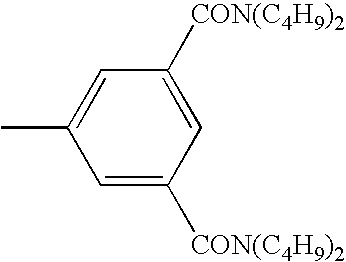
C1([CON(C4H9)2])=CC([CON(C4H9)2])=CC(C)=C1
